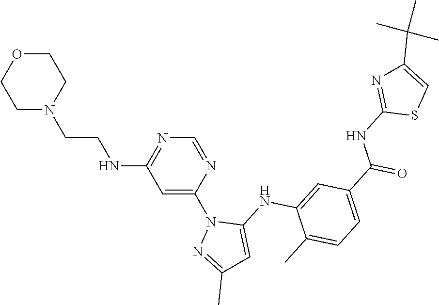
C1CN(CCNC2=NC=NC(N3N=C(C)C=C3NC3=CC(C(NC4=NC(C(C)(C)C)=CS4)=O)=CC=C3C)=C2)CCO1
